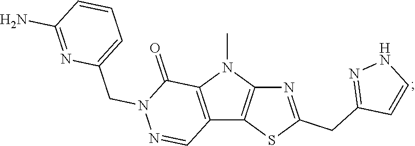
CN1C2=C(C3=C1C(=O)N(CC1=CC=CC(N)=N1)N=C3)SC(CC1=NNC=C1)=N2
